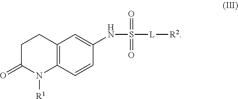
C1(=O)N([R1])C2=C(CC1)C=C(NS([L][R2])(=O)=O)C=C2
